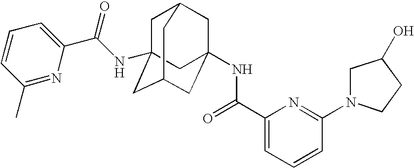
O=C(C1=CC=CC(N2CC(O)CC2)=N1)NC12CC3CC(NC(C4=CC=CC(C)=N4)=O)(CC(C1)C3)C2
